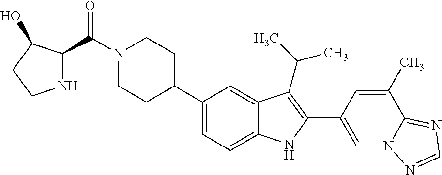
C(N1CCC(C2=CC=C3C(=C2)C(C(C)C)=C(C2=CN4C(=NC=N4)C(C)=C2)N3)CC1)(=O)C1NCCC1O
